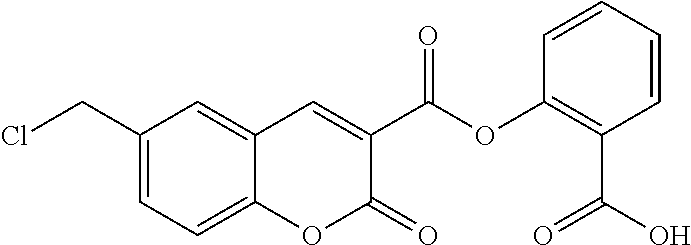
C1(CCl)=CC=C2C(=C1)C=C(C(OC1=C(C(=O)O)C=CC=C1)=O)C(=O)O2
